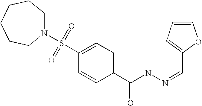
C1(C(=O)NN=CC2=CC=CO2)=CC=C(S(=O)(=O)N2CCCCCC2)C=C1
